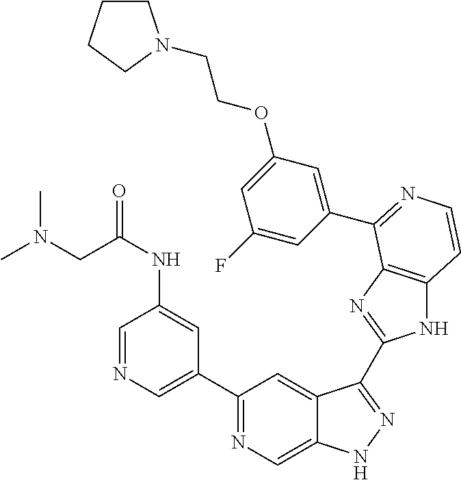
C1(C2=CN=CC(NC(CN(C)C)=O)=C2)=NC=C2C(=C1)C(C1=NC3=C(N1)C=CN=C3C1=CC(OCCN3CCCC3)=CC(F)=C1)=NN2
